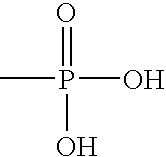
CP(=O)(O)O
